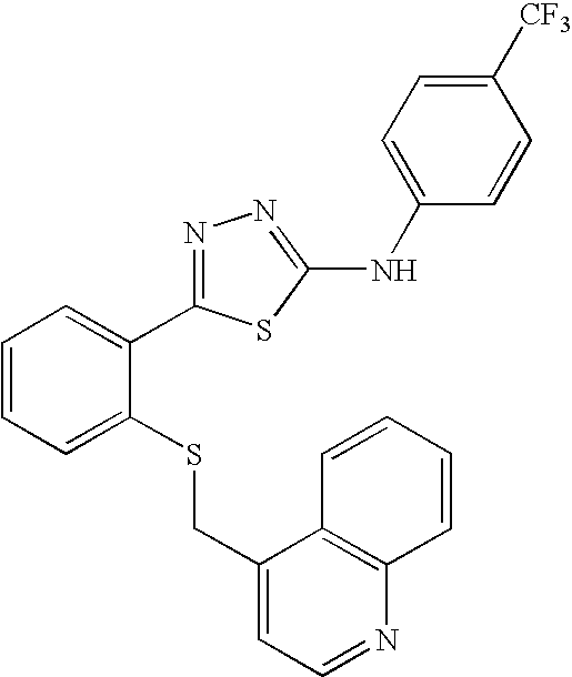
C1=C([CF3])C=CC(NC2=NN=C(C3=CC=CC=C3SCC3=CC=NC4=C3C=CC=C4)S2)=C1
